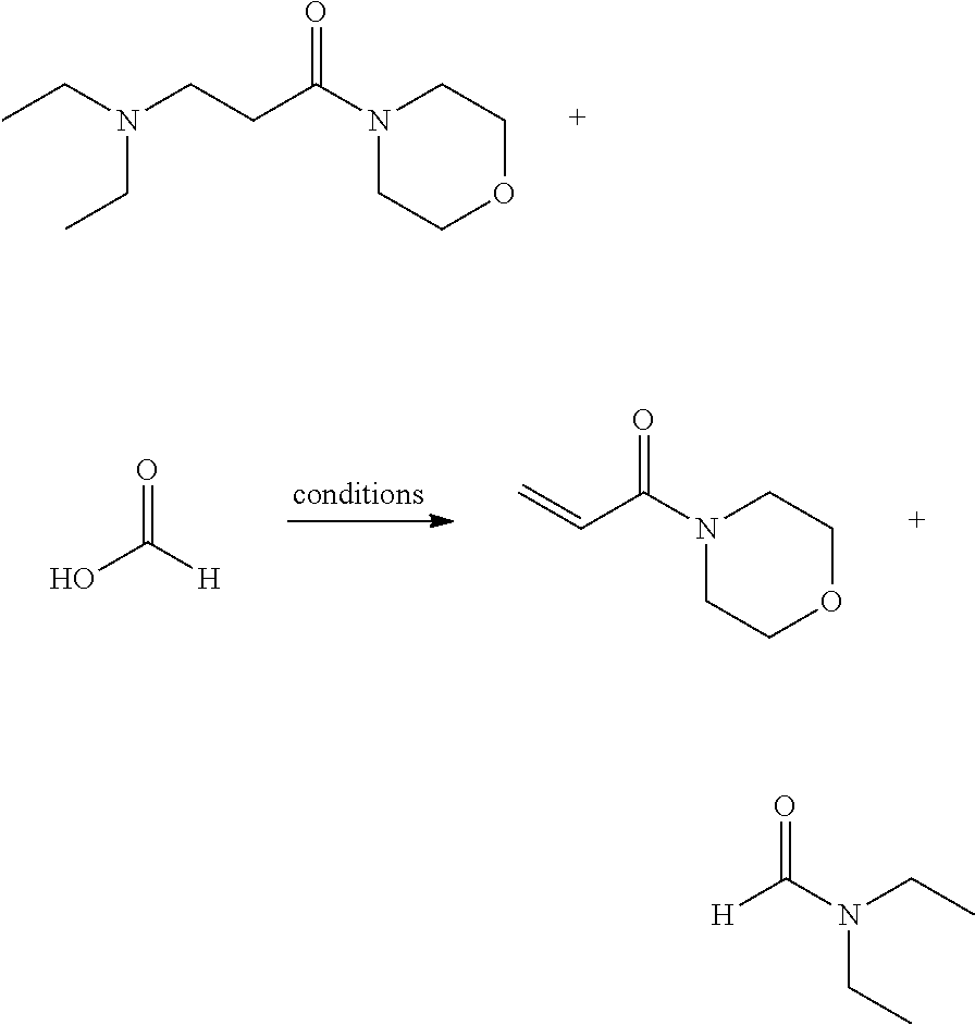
CCN(CC)CCC(N1CCOCC1)=O.OC([H])=O.N1(C(C=C)=O)CCOCC1.N(CC)(CC)C([H])=O
